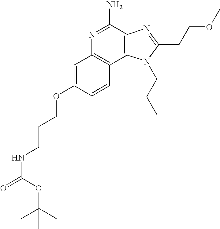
N1=C(N)C2=C(C3=C1C=C(OCCCNC(=O)OC(C)(C)C)C=C3)N(CCC)C(CCOC)=N2
